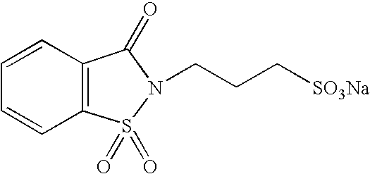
C1=CC2=C(C=C1)S(=O)(=O)N(CCC[SO3Na])C2=O
